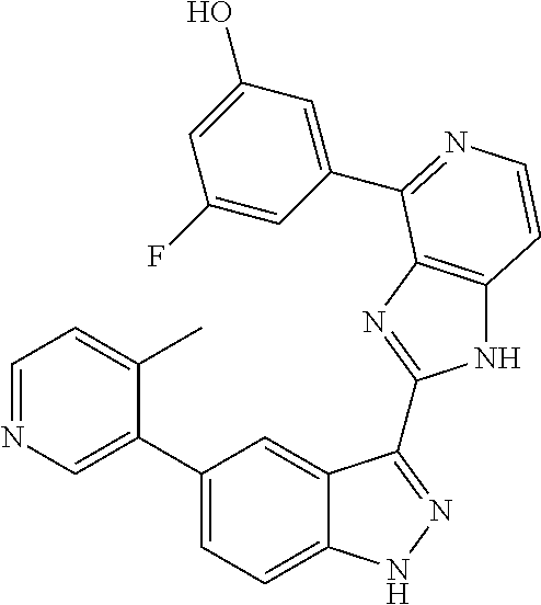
C1(C2=CN=CC=C2C)=CC=C2C(=C1)C(C1=NC3=C(N1)C=CN=C3C1=CC(O)=CC(F)=C1)=NN2
